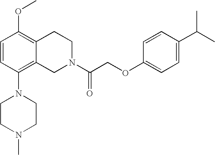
C1=CC(N2CCN(C)CC2)=C2C(=C1OC)CCN(C(COC1=CC=C(C(C)C)C=C1)=O)C2
